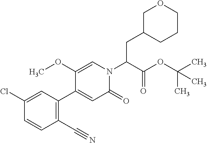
C1(CC(N2C=C(OC)C(C3=C(C#N)C=CC(Cl)=C3)=CC2=O)C(OC(C)(C)C)=O)CCCOC1
